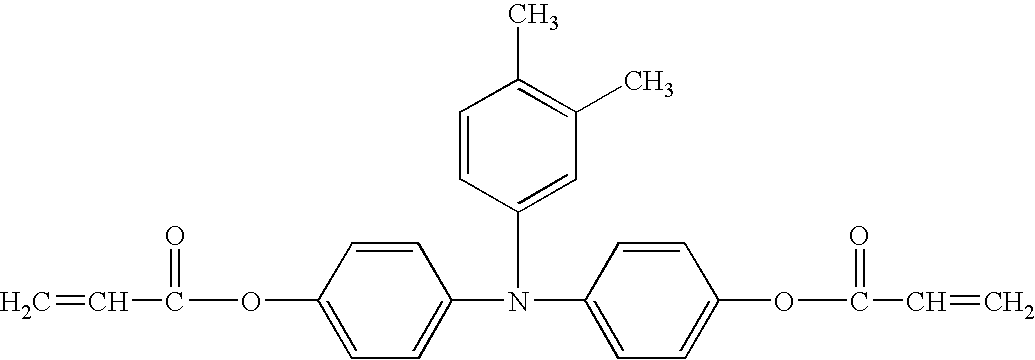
C1=C(N(C2=CC(C)=C(C)C=C2)C2=CC=C(OC(=O)C=C)C=C2)C=CC(OC(=O)C=C)=C1
